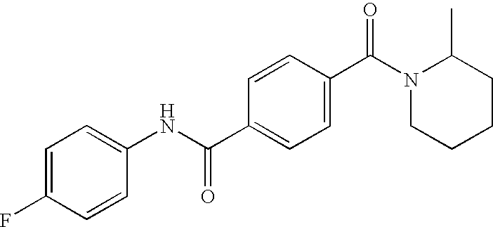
C1=C(F)C=CC(NC(C2=CC=C(C(N3CCCCC3C)=O)C=C2)=O)=C1
